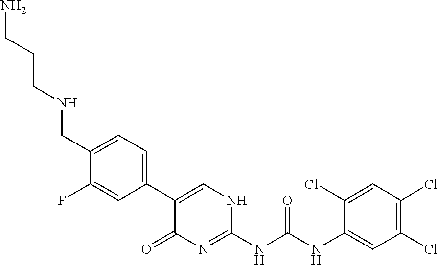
NCCCNCC1=CC=C(C2=CNC(NC(NC3=CC(Cl)=C(Cl)C=C3Cl)=O)=NC2=O)C=C1F
